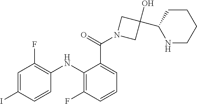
C1=C(I)C=CC(NC2=C(F)C=CC=C2C(=O)N2CC(O)(C3NCCCC3)C2)=C1F
